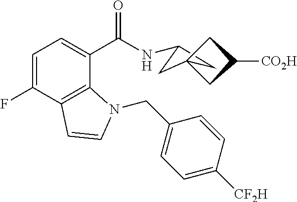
C1=C(F)C2=C(C(C(NC3CC4(CC([CO2H])C4)C3)=O)=C1)N(CC1=CC=C([CF2H])C=C1)C=C2
